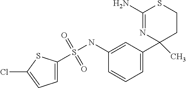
C1=CC(NS(=O)(=O)C2=CC=C(Cl)S2)=CC(C2(C)CCSC(N)=N2)=C1
